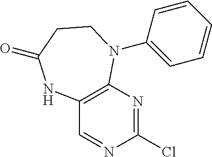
C1(Cl)=NC2=C(C=N1)NC(=O)CCN2C1=CC=CC=C1
